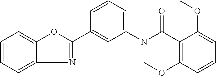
N1=C(C2=CC(NC(C3=C(OC)C=CC=C3OC)=O)=CC=C2)OC2=CC=CC=C12
